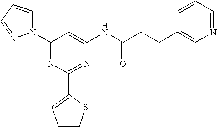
C1(N2C=CC=N2)=NC(C2=CC=CS2)=NC(NC(CCC2=CN=CC=C2)=O)=C1
